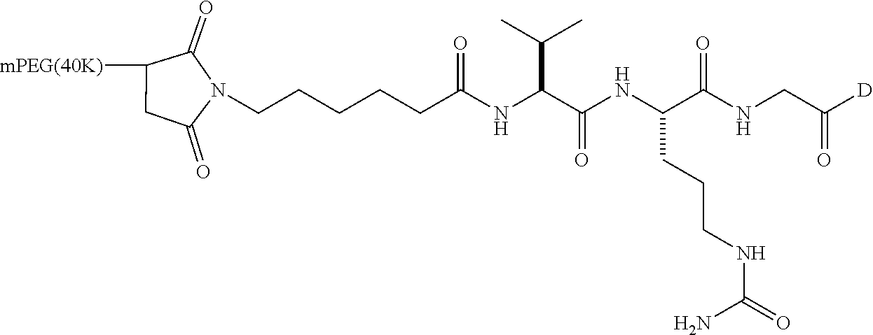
C1([mPEG(40K)])CC(=O)N(CCCCCC(NC(C(NC(C(NCC([D])=O)=O)CCCNC(=O)N)=O)C(C)C)=O)C1=O
